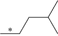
C(C(C)C)CC
